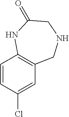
C1=CC(Cl)=CC2=C1NC(=O)CNC2
